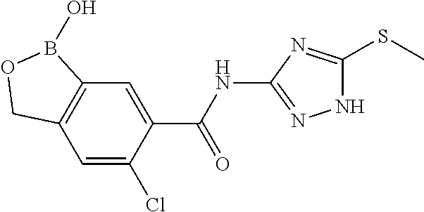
C12=C(C=C(Cl)C(C(NC3=NNC(SC)=N3)=O)=C1)COB2O
